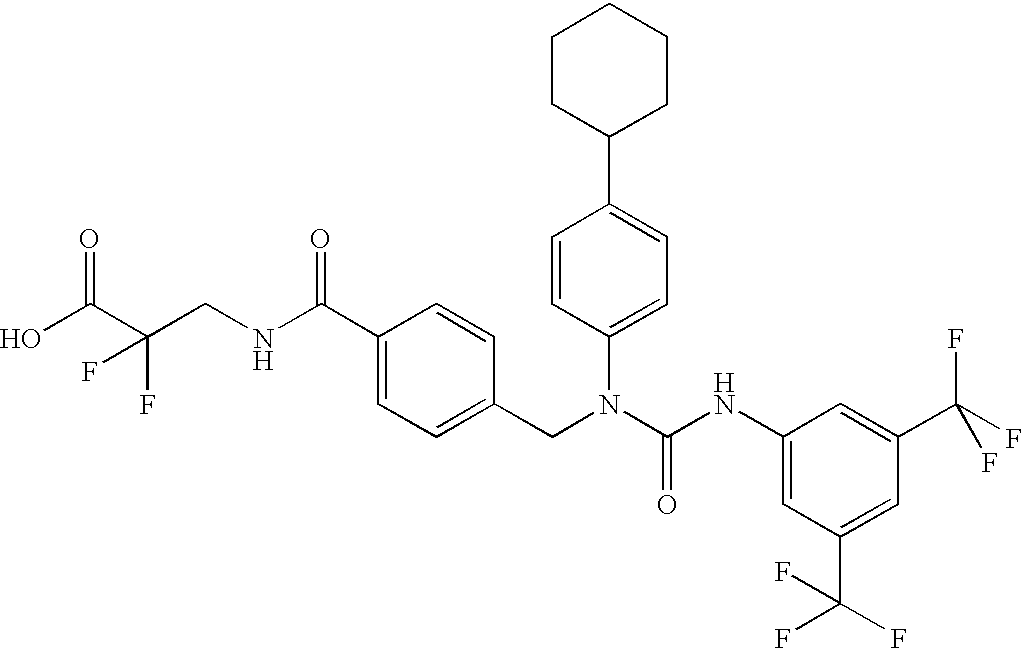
OC(C(CNC(C1=CC=C(CN(C(NC2=CC(C(F)(F)F)=CC(C(F)(F)F)=C2)=O)C2=CC=C(C3CCCCC3)C=C2)C=C1)=O)(F)F)=O
